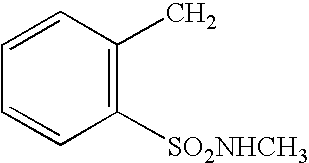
C1([SO2NHCH3])=C(C)C=CC=C1
